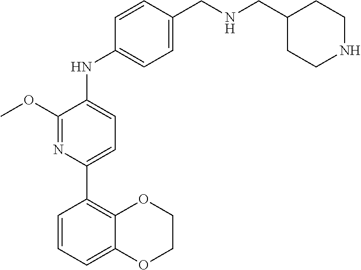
C1COC2=CC=CC(C3=CC=C(NC4=CC=C(CNCC5CCNCC5)C=C4)C(OC)=N3)=C2O1
